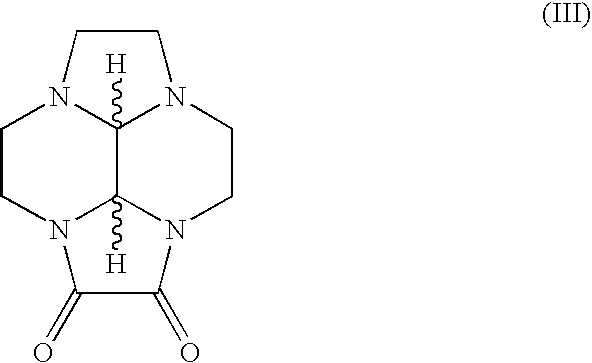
C1CN2C3([H])C4([H])N1CCN4CCN3C(=O)C2=O
